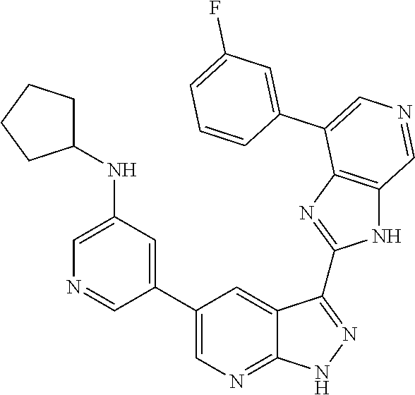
C1=C(NC2CCCC2)C=C(C2=CN=C3C(=C2)C(C2=NC4=C(N2)C=NC=C4C2=CC(F)=CC=C2)=NN3)C=N1
